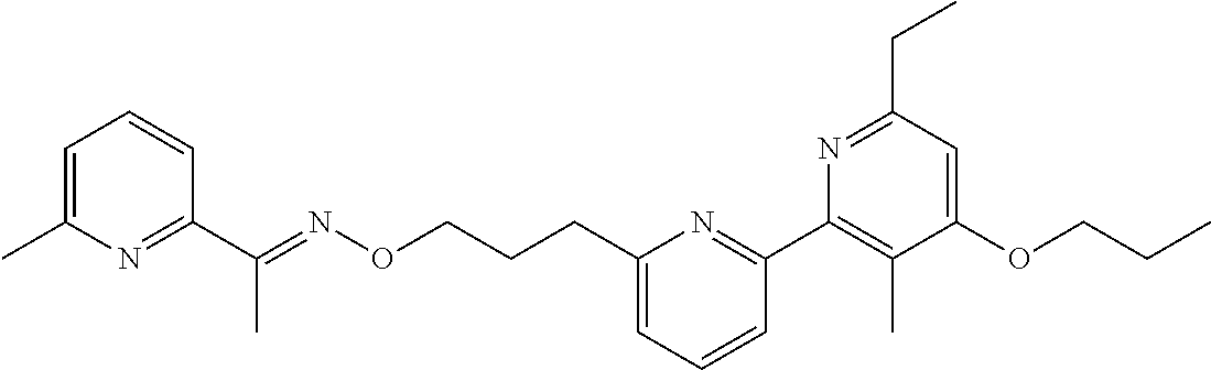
C1=C(C)N=C(C(=NOCCCC2=CC=CC(C3=C(C)C(OCCC)=CC(CC)=N3)=N2)C)C=C1
